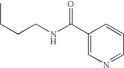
C1(C(NCCCC)=O)=CN=CC=C1
